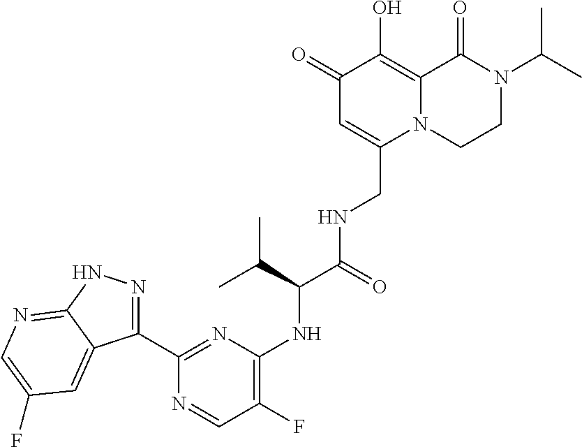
C1(=O)C=C(CNC(C(NC2=C(F)C=NC(C3=NNC4=NC=C(F)C=C34)=N2)C(C)C)=O)N2C(=C1O)C(=O)N(C(C)C)CC2
